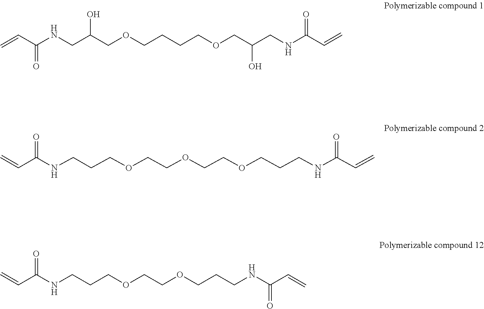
C=CC(NCC(COCCCCOCC(CNC(C=C)=O)O)O)=O.C(C(NCCCOCCOCCOCCCNC(C=C)=O)=O)=C.C(C(NCCCOCCOCCCNC(C=C)=O)=O)=C
